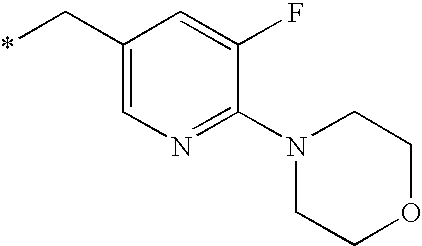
C1(C*)=CN=C(N2CCOCC2)C(F)=C1
